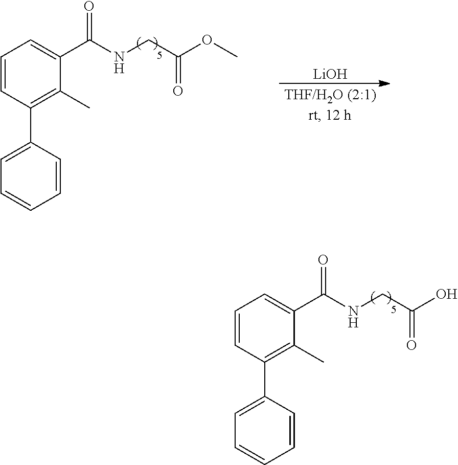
C(=O)(CNC(C1=CC=CC(C2=CC=CC=C2)=C1C)=O)O.C(=O)(CNC(C1=CC=CC(C2=CC=CC=C2)=C1C)=O)OC.[LiOH]
